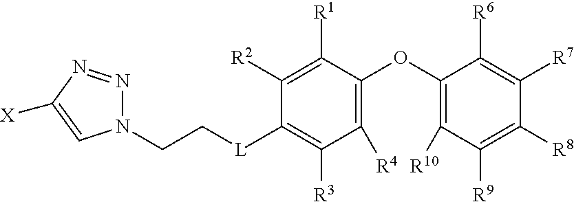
C1(OC2=C([R4])C([R3])=C([L]CCN3N=NC([X])=C3)C([R2])=C2[R1])=C([R10])C([R9])=C([R8])C([R7])=C1[R6]
